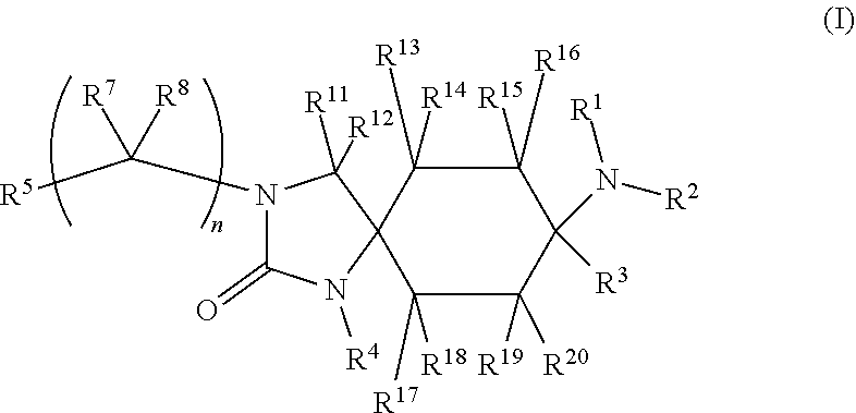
N1(C([R5])([R7])[R8])C(=O)N([R4])C2(C1([R12])[R11])C([R17])([R18])C([R19])([R20])C(N([R1])[R2])([R3])C([R15])([R16])C2([R13])[R14]
